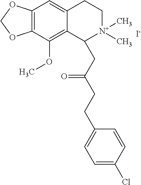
[I-].C12=C(C(OC)=C3C(=C1)CC[N+](C)(C)C3CC(CCC1=CC=C(Cl)C=C1)=O)OCO2
